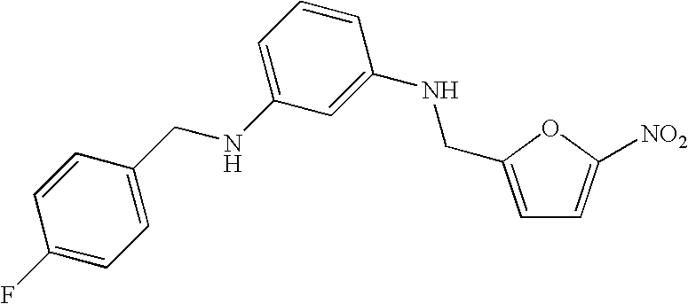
C1(F)=CC=C(CNC2=CC=CC(NCC3=CC=C([NO2])O3)=C2)C=C1
